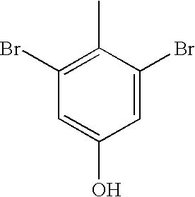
C1(Br)=C(C)C(Br)=CC(O)=C1
